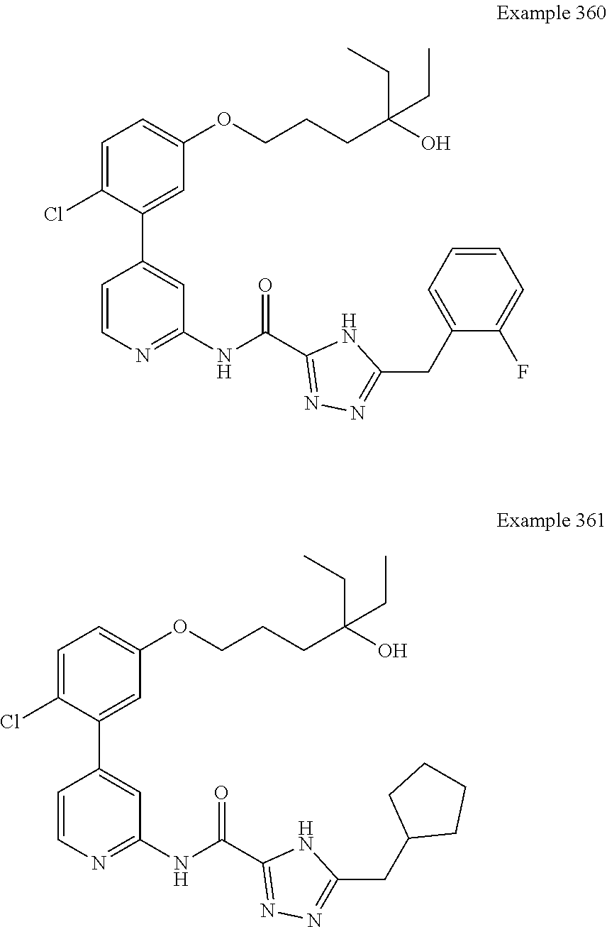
C1=C(Cl)C(C2=CC(NC(C3=NN=C(CC4=CC=CC=C4F)N3)=O)=NC=C2)=CC(OCCCC(O)(CC)CC)=C1.C1=C(Cl)C(C2=CC(NC(C3=NN=C(CC4CCCC4)N3)=O)=NC=C2)=CC(OCCCC(O)(CC)CC)=C1
